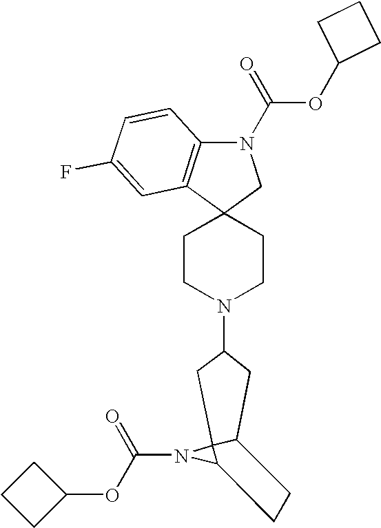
C1CN(C2CC3C4(N(C(OC5CCC5)=O)C4CC3)C2)CCC12CN(C(=O)OC1CCC1)C1=C2C=C(F)C=C1
